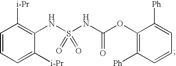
C1=CC=C([i-Pr])C(NS(NC(OC2=C([Ph])C=CC=C2[Ph])=O)(=O)=O)=C1[i-Pr]
